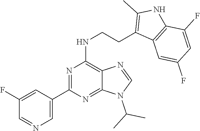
C1(C2=NC(NCCC3=C(C)NC4=C3C=C(F)C=C4F)=C3C(=N2)N(C(C)C)C=N3)=CN=CC(F)=C1
